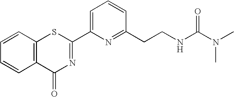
C1=CC(CCNC(N(C)C)=O)=NC(C2=NC(=O)C3=C(S2)C=CC=C3)=C1
